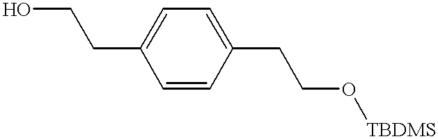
OCCC1=CC=C(CCO[TBDMS])C=C1
